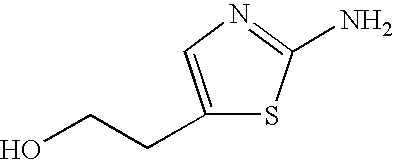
C1(CCO)=CN=C(N)S1
